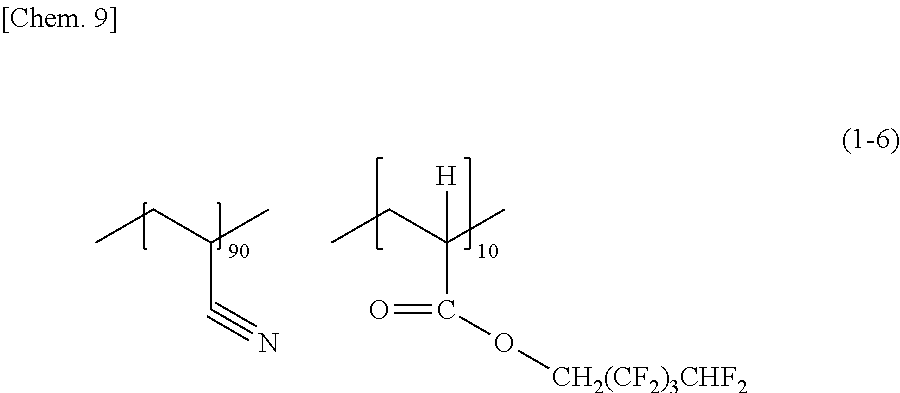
CCC(C)C#N.CCC(C)(C(O[CH2(CF2)3CHF2])=O)[H]
